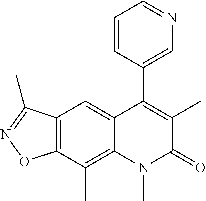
C12=C(C(C)=C3C(=C1)C(C1=CN=CC=C1)=C(C)C(=O)N3C)ON=C2C
